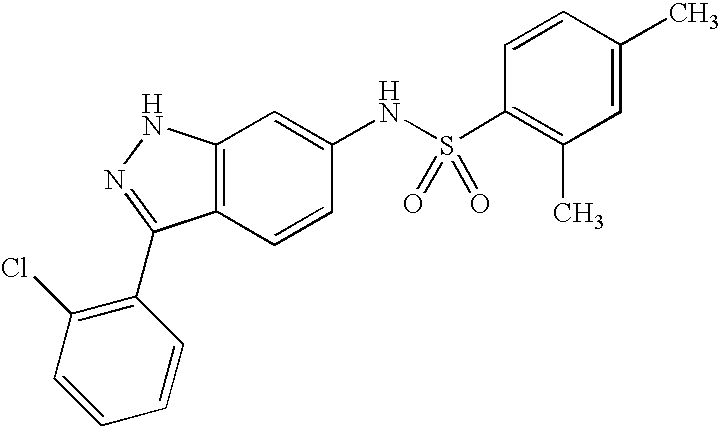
C12=C(C=CC(NS(C3=C(C)C=C(C)C=C3)(=O)=O)=C1)C(C1=C(Cl)C=CC=C1)=NN2
